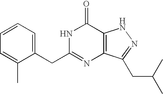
C1=C(CC2=NC3=C(C(=O)N2)NN=C3CC(C)C)C(C)=CC=C1
